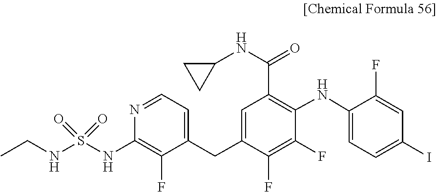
C1(F)=C(F)C(CC2=CC=NC(NS(=O)(=O)NCC)=C2F)=CC(C(NC2CC2)=O)=C1NC1=CC=C(I)C=C1F
